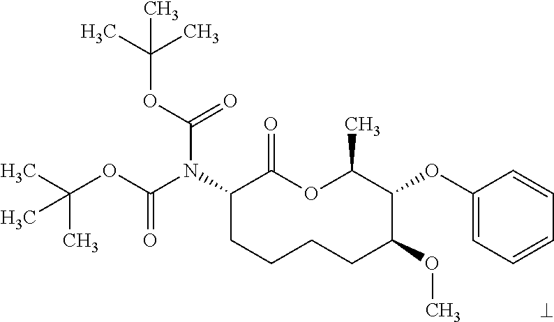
N(C1CCCCC(OC)C(OC2=CC=CC=C2)C(C)OC1=O)(C(OC(C)(C)C)=O)C(OC(C)(C)C)=O
